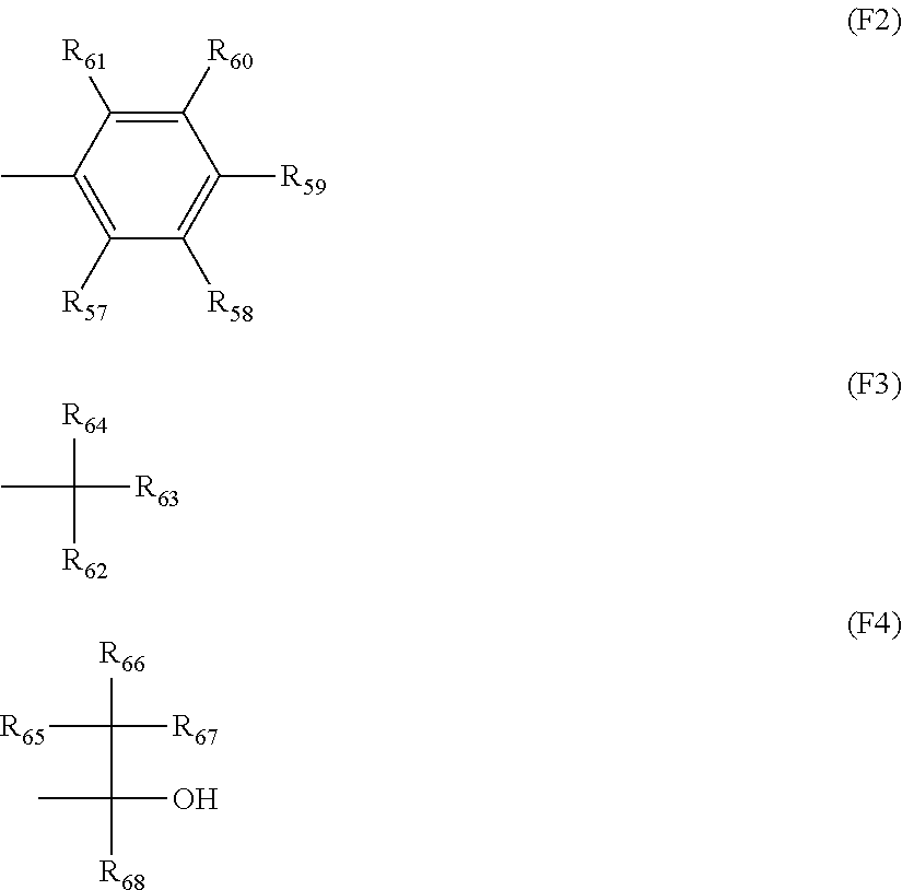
C1([R60])=C([R61])C(C)=C([R57])C([R58])=C1[R59].CC([R64])([R62])[R63].CC(C([R67])([R65])[R66])([R68])O
